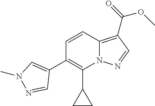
C12=C(C(=O)OC)C=NN1C(C1CC1)=C(C1=CN(C)N=C1)C=C2
